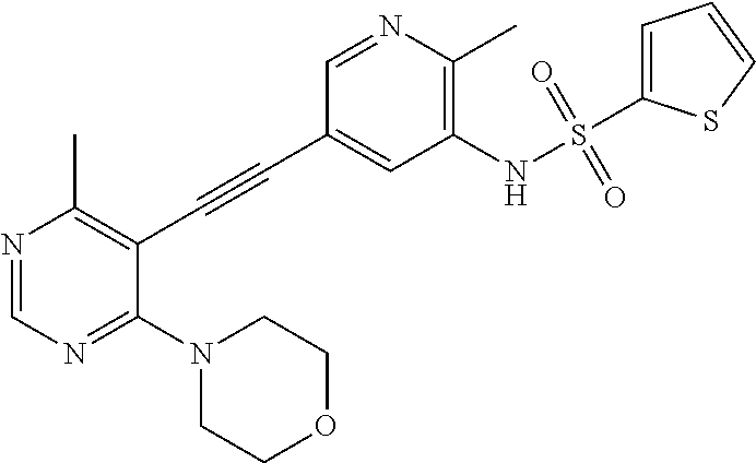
N1=CN=C(N2CCOCC2)C(C#CC2=CC(NS(C3=CC=CS3)(=O)=O)=C(C)N=C2)=C1C
